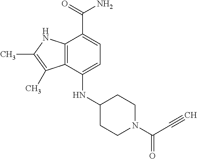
C1(NC2CCN(C(=O)C#C)CC2)=CC=C(C(=O)N)C2=C1C(C)=C(C)N2
